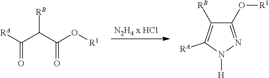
C(=O)([RA])C(C(O[R1])=O)[RB].C1(O[R1])=NN([H])C([RA])=C1[RB]
